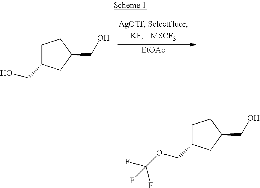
[EtOAc].C1C(CO)CC(CO)C1.C1C(COC(F)(F)F)CC(CO)C1
